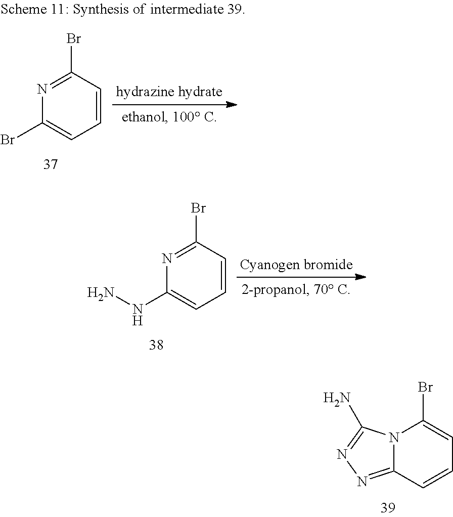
N12C(=NN=C1N)C=CC=C2Br.N1=C(Br)C=CC=C1Br.N1=C(Br)C=CC=C1NN
